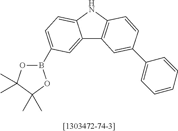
C12=CC(B3OC(C)(C)C(C)(C)O3)=CC=C1NC1=C2C=C(C2=CC=CC=C2)C=C1
